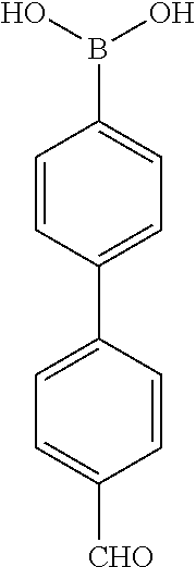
C1(C2=CC=C([CHO])C=C2)=CC=C(B(O)O)C=C1
